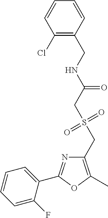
C1=C(F)C(C2=NC(CS(=O)(=O)CC(=O)NCC3=C(Cl)C=CC=C3)=C(C)O2)=CC=C1
